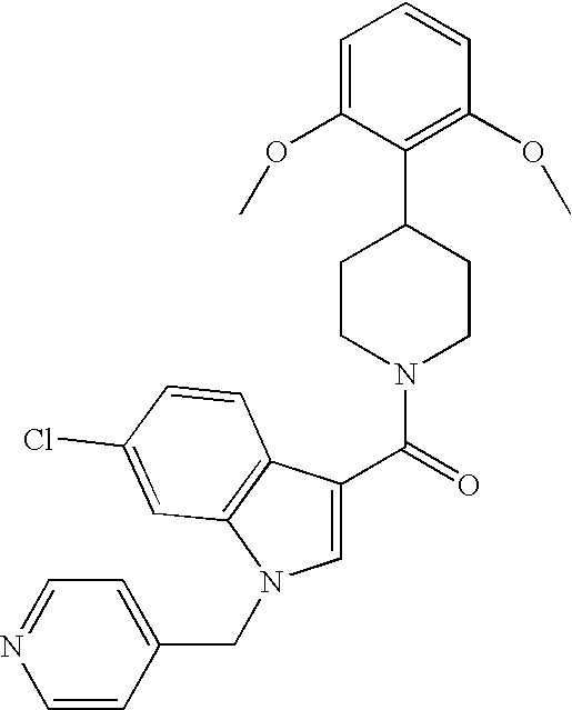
C1=C(C(=O)N2CCC(C3=C(OC)C=CC=C3OC)CC2)C2=C(N1CC1=CC=NC=C1)C=C(Cl)C=C2
